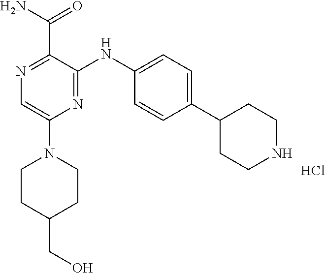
N1=C(NC2=CC=C(C3CCNCC3)C=C2)C(C(=O)N)=NC=C1N1CCC(CO)CC1.Cl
